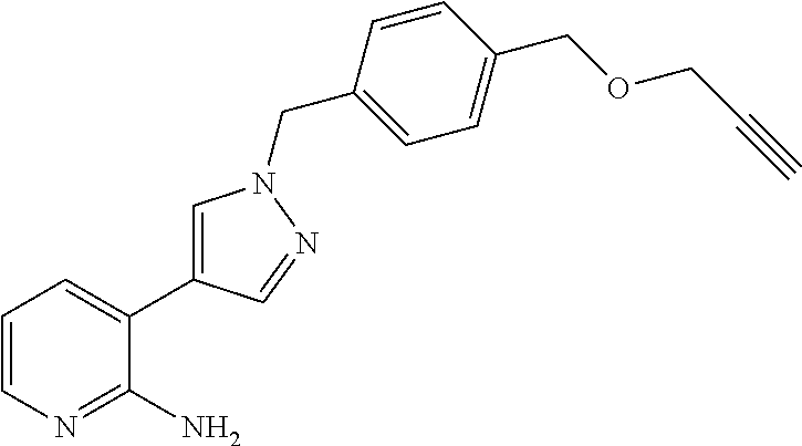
C1=CN=C(N)C(C2=CN(CC3=CC=C(COCC#C)C=C3)N=C2)=C1
